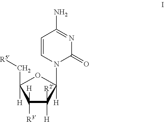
C1=CN(C2([H])OC(C[R5])([H])C([R3])([H])C2([R2])[H])C(=O)N=C1N
